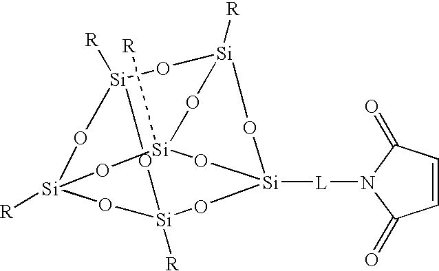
[Si]12([R])O[Si]3([R])O[Si]([R])(O1)O[Si]1([L]N4C(=O)C=CC4=O)O[Si]([R])(O2)O[Si]([R])(O1)O3
